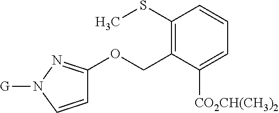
C1(SC)=C(COC2=NN([G])C=C2)C([CO2CH(CH3)2])=CC=C1
